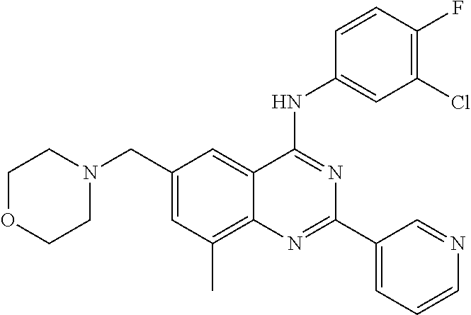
C1(CN2CCOCC2)=CC(C)=C2C(=C1)C(NC1=CC(Cl)=C(F)C=C1)=NC(C1=CC=CN=C1)=N2
